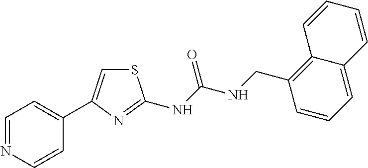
C1=NC=CC(C2=CSC(NC(NCC3=C4C(=CC=C3)C=CC=C4)=O)=N2)=C1
